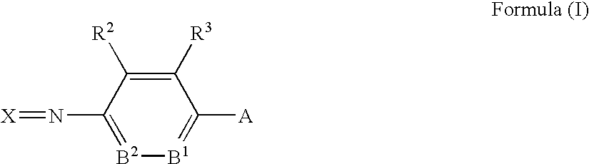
C1([R3])=C([R2])C(N=[X])=[B2][B1]=C1[A]
